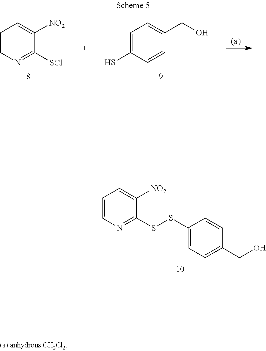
C1=CN=C(SSC2=CC=C(CO)C=C2)C([NO2])=C1.C1=CN=C([SCl])C([NO2])=C1.C1=C(S)C=CC(CO)=C1
